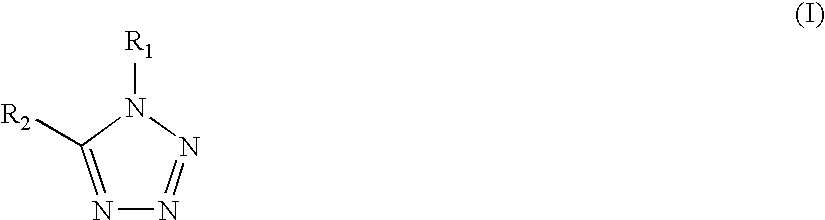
N1=C([R2])N([R1])N=N1
